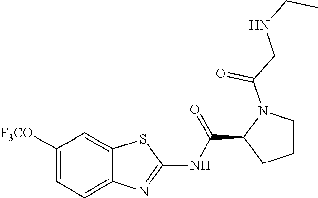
C1([F3CO])=CC=C2C(=C1)SC(NC(C1CCCN1C(=O)CNCC)=O)=N2
